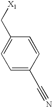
C1=C(C#N)C=CC(C[X1])=C1
